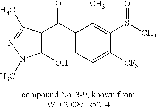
C1=C(C(=O)C2=C(O)N(C)N=C2C)C(C)=C(S(C)=O)C([CF3])=C1
